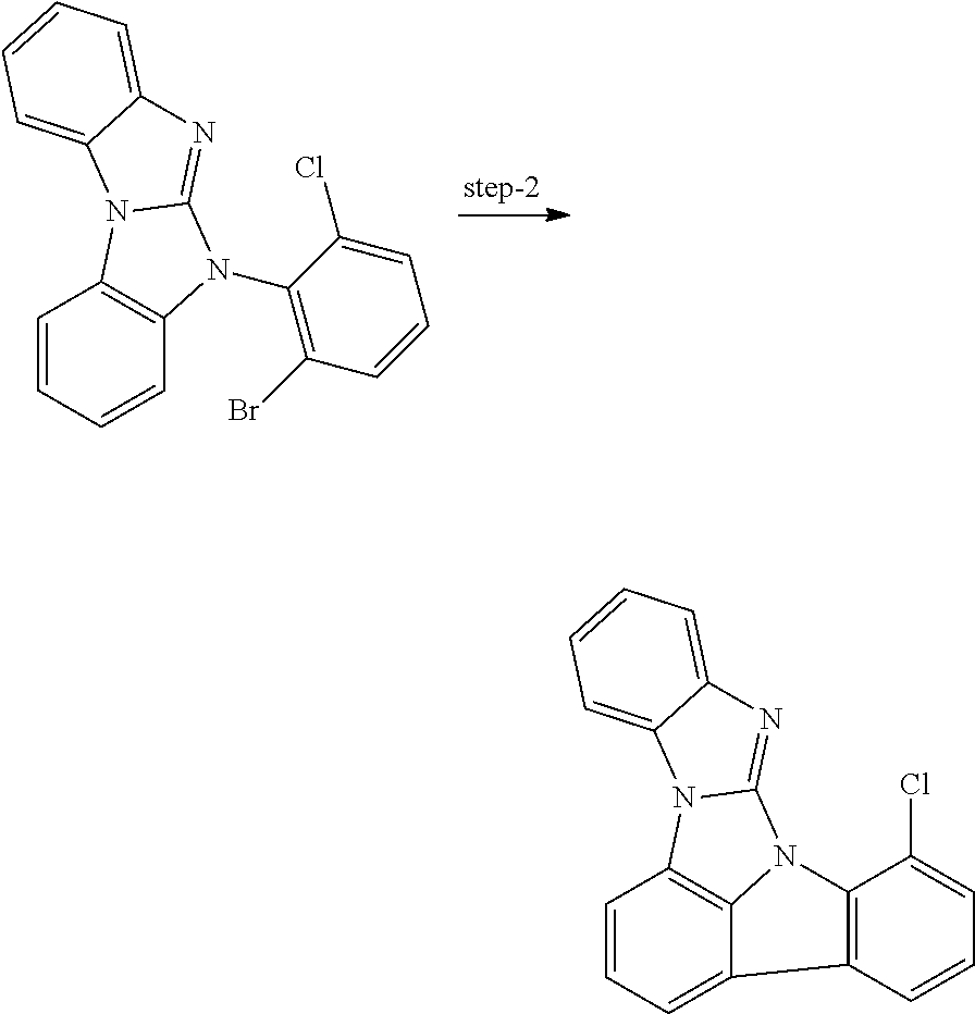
C1=CC=CC2=C1N1C(=NC3=CC=CC=C13)N2C1=C(Br)C=CC=C1Cl.C1=CC=C2C3=C1N1C(=NC4=CC=CC=C14)N3C1=C2C=CC=C1Cl
